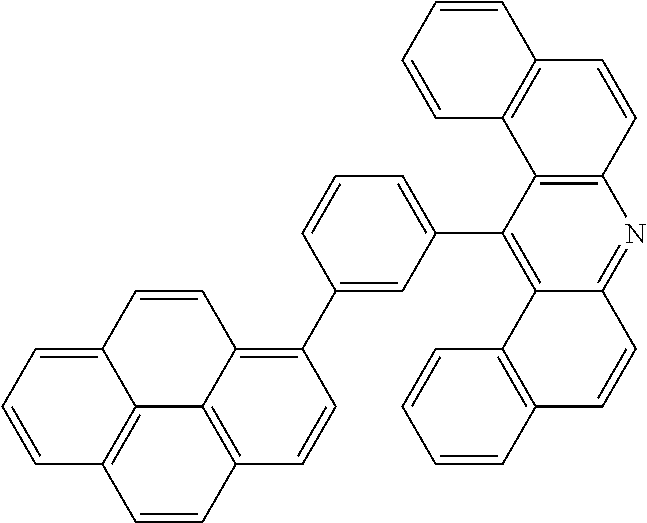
C12=C(C3=CC=CC(C4=C5C6=C(C=C4)C=CC4=C6C(=CC=C4)C=C5)=C3)C3=C(N=C1C=CC1=C2C=CC=C1)C=CC1=C3C=CC=C1
